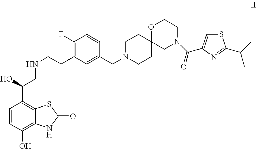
C1=CC(O)=C2C(=C1C(O)CNCCC1=C(F)C=CC(CN3CCC4(CC3)CN(C(=O)C3=CSC(C(C)C)=N3)CCO4)=C1)SC(=O)N2
